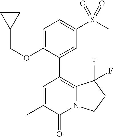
C1=C(OCC2CC2)C(C2=C3N(C(=O)C(C)=C2)CCC3(F)F)=CC(S(C)(=O)=O)=C1
